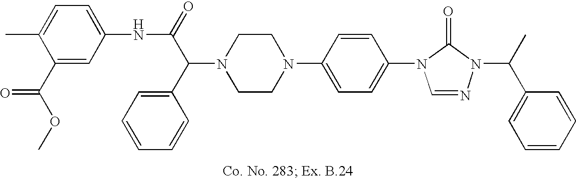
N1(C(C(=O)NC2=CC=C(C)C(C(OC)=O)=C2)C2=CC=CC=C2)CCN(C2=CC=C(N3C=NN(C(C)C4=CC=CC=C4)C3=O)C=C2)CC1
